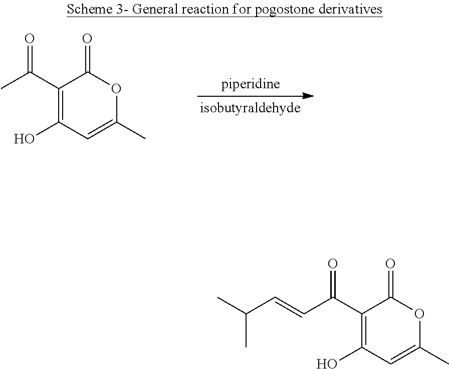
C1(C(C=CC(C)C)=O)=C(O)C=C(C)OC1=O.C1(C(C)=O)=C(O)C=C(C)OC1=O
